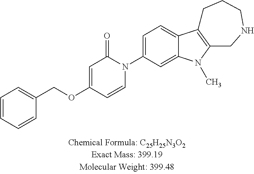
C1=CC=CC(COC2=CC(=O)N(C3=CC=C4C(=C3)N(C)C3=C4CCCNC3)C=C2)=C1
